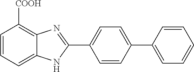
C1=CC=C2C(=C1[COOH])N=C(C1=CC=C(C3=CC=CC=C3)C=C1)N2
